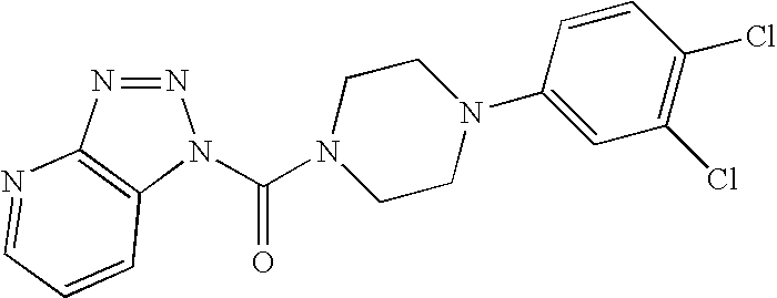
N1=NC2=C(N1C(N1CCN(C3=CC(Cl)=C(Cl)C=C3)CC1)=O)C=CC=N2
